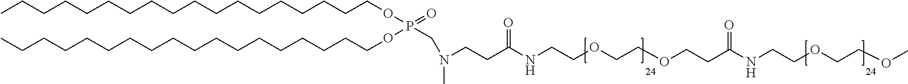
CCCCCCCCCCCCCCCCCCOP(=O)(OCCCCCCCCCCCCCCCCCC)CN(CCC(NCCOCCOCCC(NCCOCCOC)=O)=O)C
